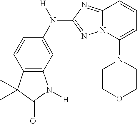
C12=C(C=C(N([H])C3=NN4C(=N3)C=CC=C4N3CCOCC3)C=C1)N([H])C(=O)C2(C)C
